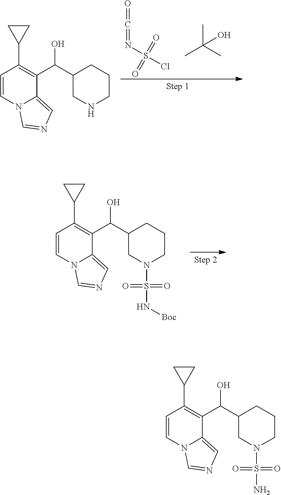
O=C=NS(Cl)(=O)=O.CC(C)(C)O.N12C(=CN=C1)C(C(C1CCCNC1)O)=C(C1CC1)C=C2.N12C(=CN=C1)C(C(C1CCCN(S(N[Boc])(=O)=O)C1)O)=C(C1CC1)C=C2.N12C(=CN=C1)C(C(C1CCCN(S(N)(=O)=O)C1)O)=C(C1CC1)C=C2
